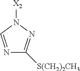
[X2]N1C=NC([S(CH2)2CH3])=N1
